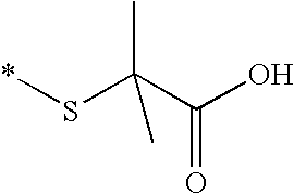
*SC(C(O)=O)(C)C
